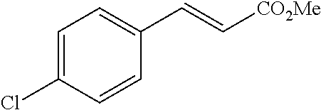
C1=C(Cl)C=CC(C=C[CO2Me])=C1
